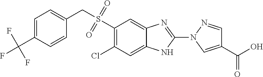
C1=C(C(F)(F)F)C=CC(CS(=O)(=O)C2=C(Cl)C=C3C(=C2)N=C(N2C=C(C(O)=O)C=N2)N3)=C1
